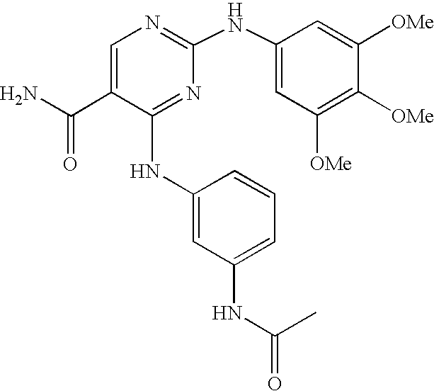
N(C1=NC(NC2=CC([OMe])=C([OMe])C([OMe])=C2)=NC=C1C(N)=O)C1=CC(NC(=O)C)=CC=C1
